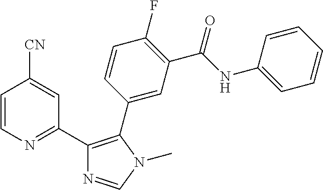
C1(C2=NC=CC([CN])=C2)=C(C2=CC(C(NC3=CC=CC=C3)=O)=C(F)C=C2)N(C)C=N1
